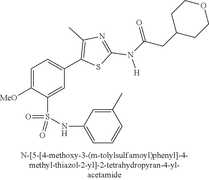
C1=C([MeO])C(S(NC2=CC=CC(C)=C2)(=O)=O)=CC(C2=C(C)N=C(N([H])C(CC3CCOCC3)=O)S2)=C1
